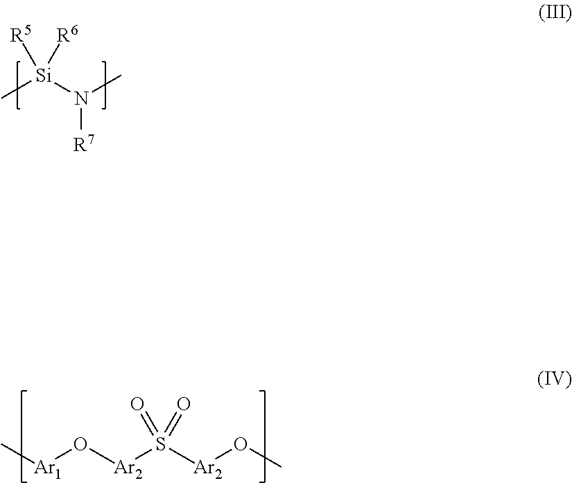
C[Si](N(C)[R7])([R5])[R6].C[Ar1]O[Ar2]S([Ar2]OC)(=O)=O
